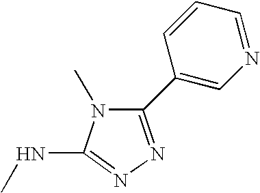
C1(C2=CN=CC=C2)=NN=C(NC)N1C
